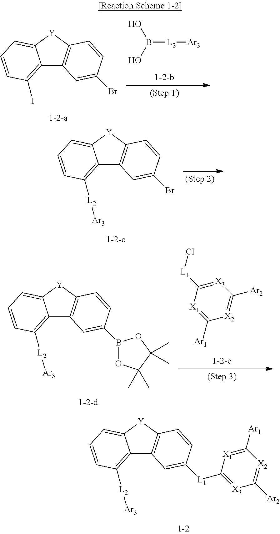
OB(O)[L2][Ar3].C12=C(I)C=CC=C1[Y]C1=C2C=C(Br)C=C1.C12=C([L2][Ar3])C=CC=C1[Y]C1=C2C=C(Br)C=C1.[X2]1=C([Ar2])[X3]=C([L1]Cl)[X1]=C1[Ar1].C12=C([L2][Ar3])C=CC=C1[Y]C1=C2C=C(B2OC(C)(C)C(C)(C)O2)C=C1.C12=C([L2][Ar3])C=CC=C1[Y]C1=C2C=C([L1]C2=[X3]C([Ar2])=[X2]C([Ar1])=[X1]2)C=C1
